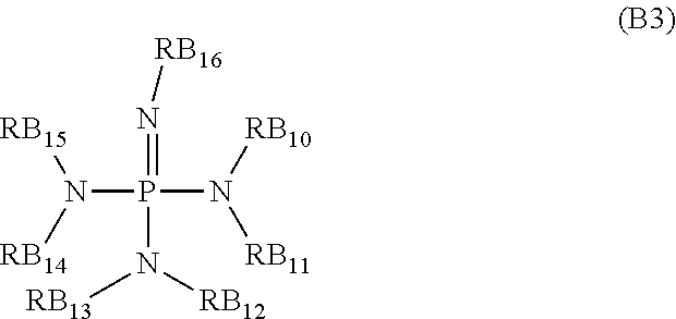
N(P(N([RB11])[RB10])(=N[RB16])N([RB12])[RB13])([RB14])[RB15]
